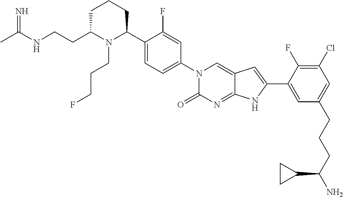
C1C(CCNC(C)=N)N(CCCF)C(C2=CC=C(N3C(=O)N=C4C(=C3)C=C(C3=CC(CCCC(N)C5CC5)=CC(Cl)=C3F)N4)C=C2F)CC1
